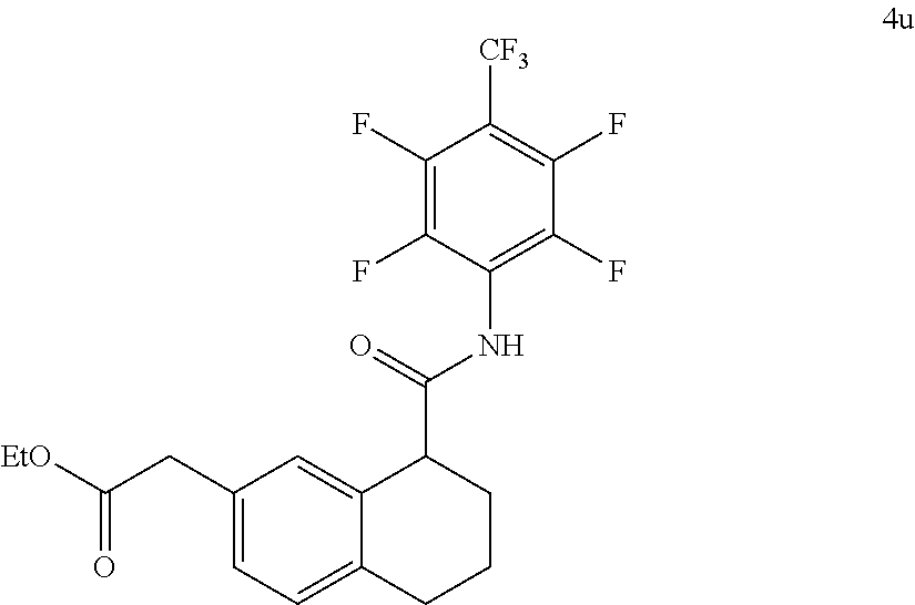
C1(CC([EtO])=O)=CC=C2C(=C1)C(C(=O)NC1=C(F)C(F)=C([CF3])C(F)=C1F)CCC2
